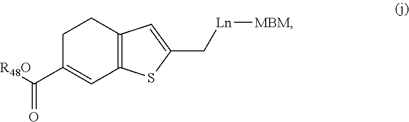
C1C(C(=O)[R48O])=CC2=C(C1)C=C(C[Ln][MBM])S2
